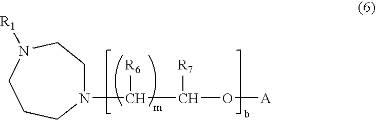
N1(C(C(O[A])[R7])[R6])CCN([R1])CCC1
